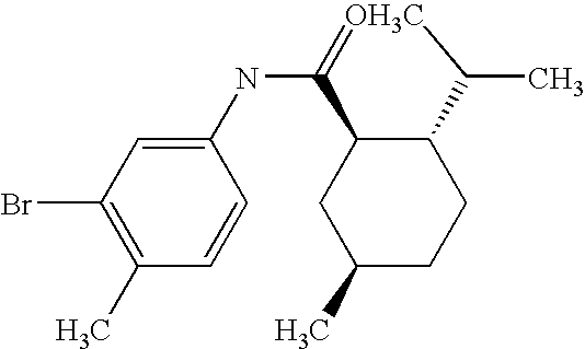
C1(NC2=CC(Br)=C(C)C=C2)=[OH3C]C(C)C2C1CC(C)CC2
